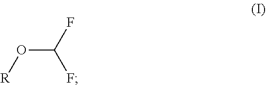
O(C(F)F)[R]
